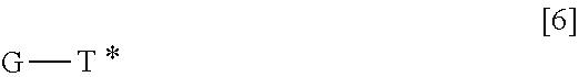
[G][T]
